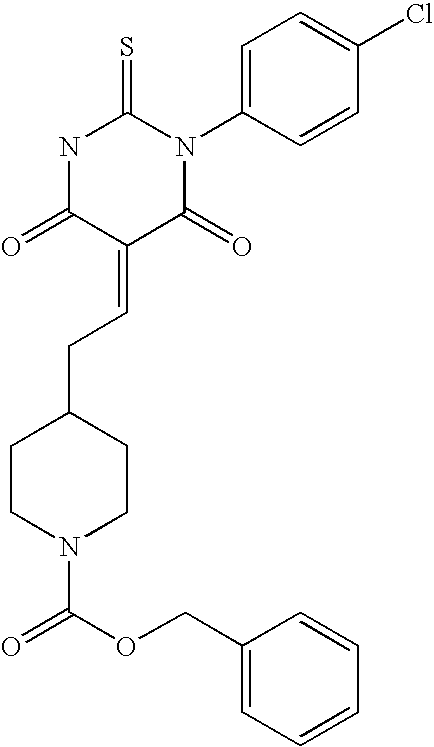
N1C(=O)C(=CCC2CCN(C(OCC3=CC=CC=C3)=O)CC2)C(=O)N(C2=CC=C(Cl)C=C2)C1=S
